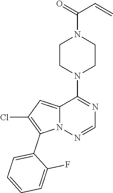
C1CN(C2=NC=NN3C2=CC(Cl)=C3C2=CC=CC=C2F)CCN1C(=O)C=C
